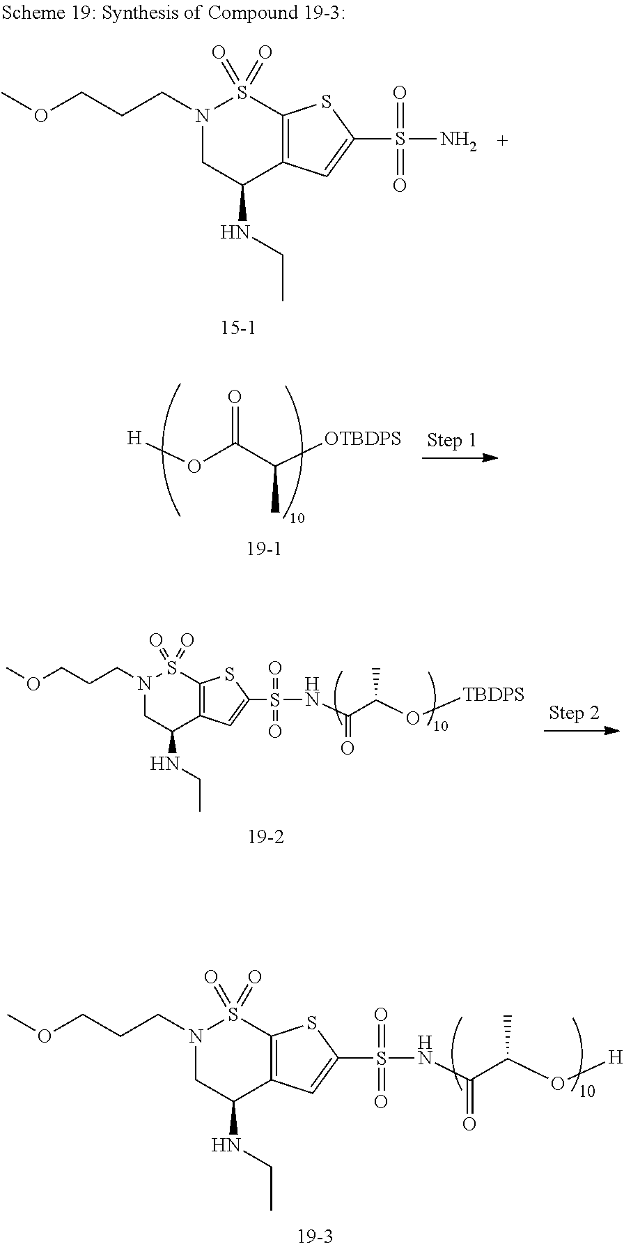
N1(CCCOC)CC(NCC)C2=C(S1(=O)=O)SC(S(N)(=O)=O)=C2.S(NC(C(O[TBDPS])C)=O)(=O)(=O)C1=CC2=C(S(=O)(=O)N(CCCOC)CC2NCC)S1.S(NC(C(O[H])C)=O)(=O)(=O)C1=CC2=C(S(=O)(=O)N(CCCOC)CC2NCC)S1.O=C(O[H])C(C)[OTBDPS]
